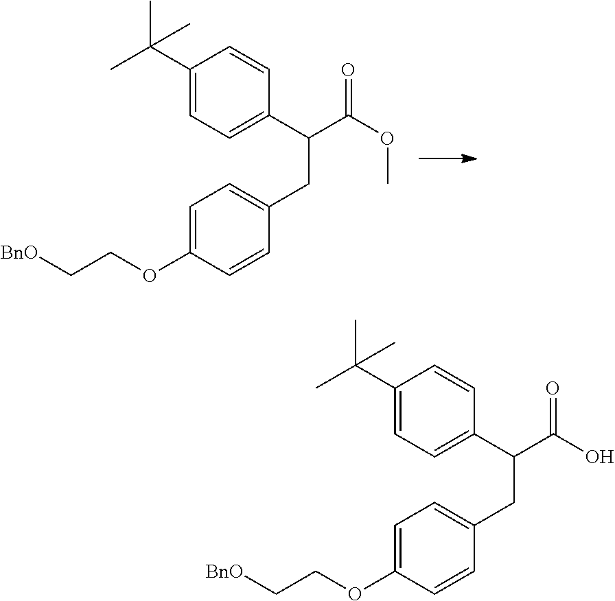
C1(C(C)(C)C)=CC=C(C(C(OC)=O)CC2=CC=C(OCC[BnO])C=C2)C=C1.C1(C(C)(C)C)=CC=C(C(C(O)=O)CC2=CC=C(OCC[BnO])C=C2)C=C1
